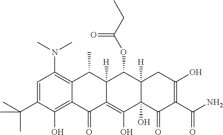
C1=C(C(C)(C)C)C(O)=C2C(=C1N(C)C)C(C)C1([H])C(=C(O)C3(O)C([H])(C1OC(CC)=O)CC(O)=C(C(N)=O)C3=O)C2=O
